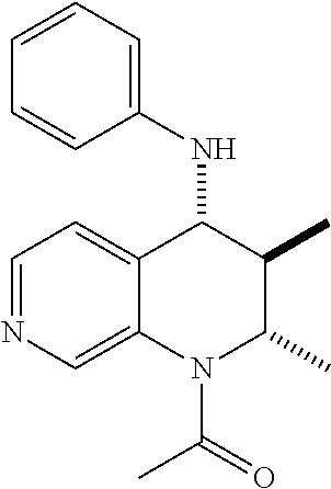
C1=NC=C2C(=C1)C(NC1=CC=CC=C1)C(C)C(C)N2C(C)=O
